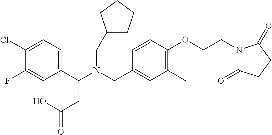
C1(C(N(CC2=CC(C)=C(OCCN3C(=O)CCC3=O)C=C2)CC2CCCC2)CC(=O)O)=CC=C(Cl)C(F)=C1
